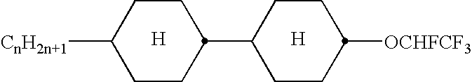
[H].[H].C1(C2CCC([CnH2n+1])CC2)CCC([OCHFCF3])CC1
